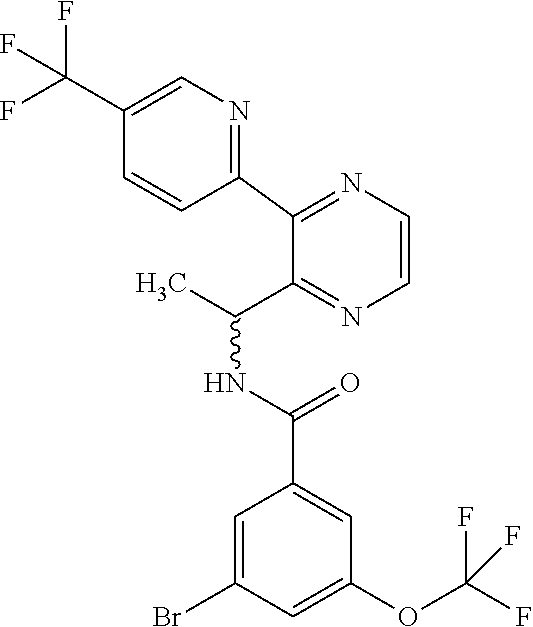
C1=C(OC(F)(F)F)C=C(C(NC(C)C2=NC=CN=C2C2=NC=C(C(F)(F)F)C=C2)=O)C=C1Br
